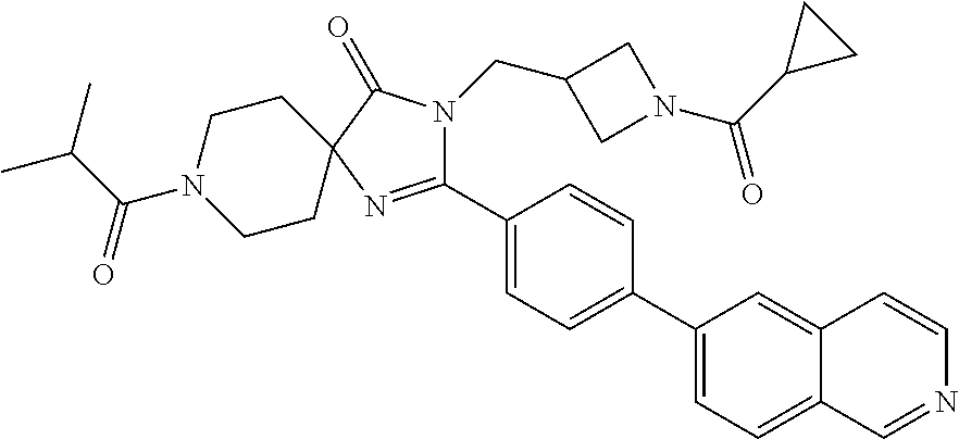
C1(C2=CC=C(C3=CC=C4C(=C3)C=CN=C4)C=C2)=NC2(C(=O)N1CC1CN(C(C3CC3)=O)C1)CCN(C(C(C)C)=O)CC2
